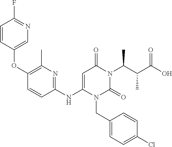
C1(OC2=CN=C(F)C=C2)=C(C)N=C(NC2=CC(=O)N(C(C(C(O)=O)C)C)C(=O)N2CC2=CC=C(Cl)C=C2)C=C1
